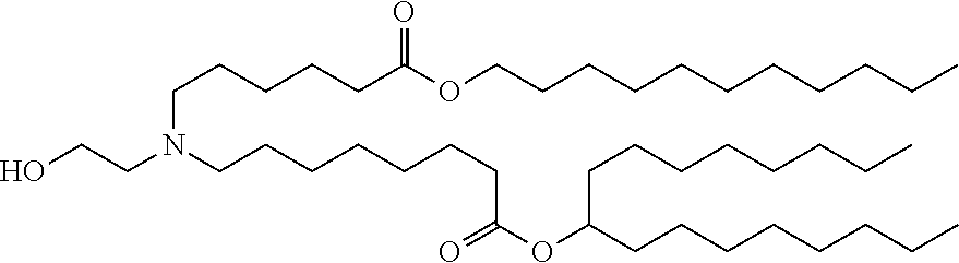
OCCN(CCCCCCCC(OC(CCCCCCCC)CCCCCCCC)=O)CCCCCC(OCCCCCCCCCCC)=O
